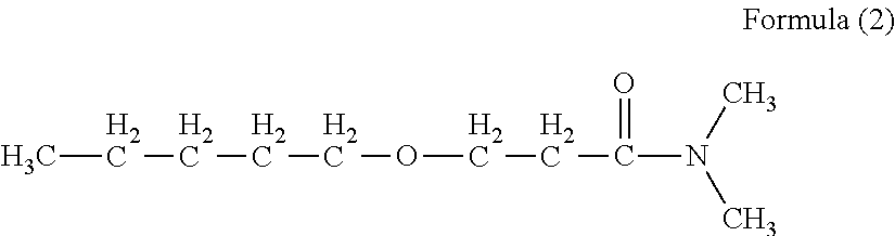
C(OCCC(N(C)C)=O)CCCC
